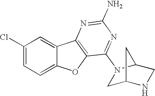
C1(Cl)=CC=C2C(=C1)C1=C(O2)C(N2CC3NCC2C3)=NC(N)=N1
